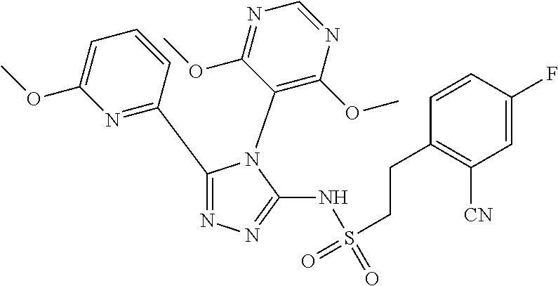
C1(C2=NC(OC)=CC=C2)=NN=C(NS(=O)(=O)CCC2=C([CN])C=C(F)C=C2)N1C1=C(OC)N=CN=C1OC
